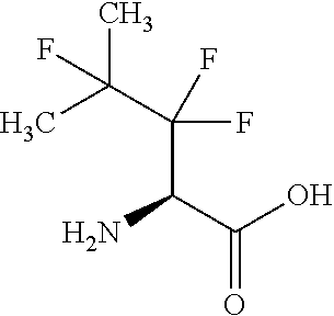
C(C(C(C(O)=O)N)(F)F)(C)(C)F
